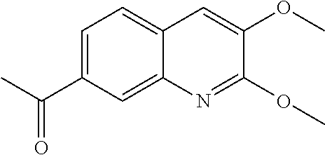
C1=C(C(C)=O)C=C2C(=C1)C=C(OC)C(OC)=N2
